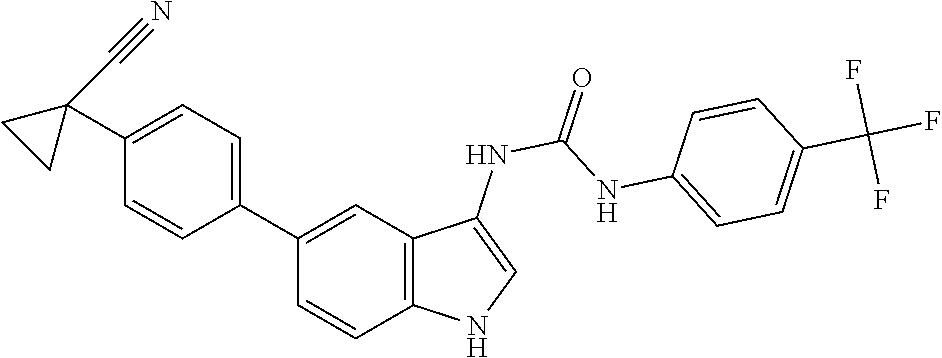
O=C(NC1=CNC2=C1C=C(C1=CC=C(C3(C#N)CC3)C=C1)C=C2)NC1=CC=C(C(F)(F)F)C=C1
